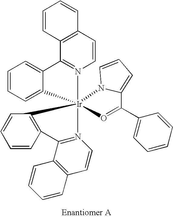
C12=C(C=CN3=C1C1=CC=CC=C1[Ir]314(N3=C(C5=C(C=C3)C=CC=C5)C3=C1C=CC=C3)O=C(C1=CC=CC=C1)C1=CC=CN41)C=CC=C2
